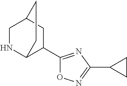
N1C2C(C3=NC(C4CC4)=NO3)CC(C1)CC2
